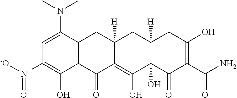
C1=C(N(C)C)C2=C(C(O)=C1[N+]([-O])=O)C(=O)C1=C(O)C3(O)C([H])(CC1([H])C2)CC(O)=C(C(N)=O)C3=O
